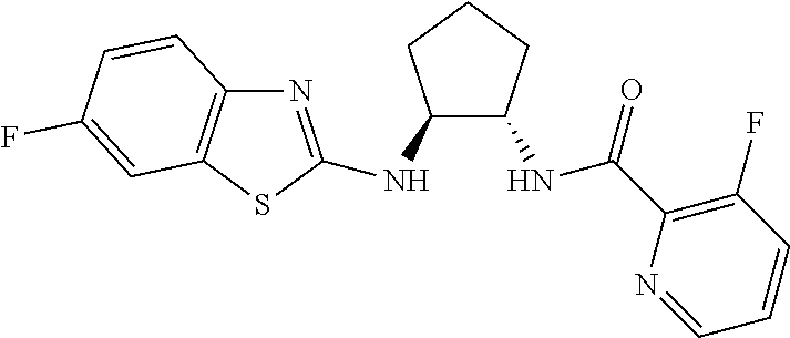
N1=C(NC2C(NC(C3=C(F)C=CC=N3)=O)CCC2)SC2=C1C=CC(F)=C2
